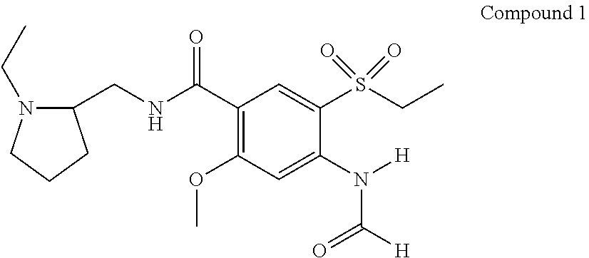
C1(OC)=C(C(NCC2N(CC)CCC2)=O)C=C(S(CC)(=O)=O)C(N([H])C([H])=O)=C1
